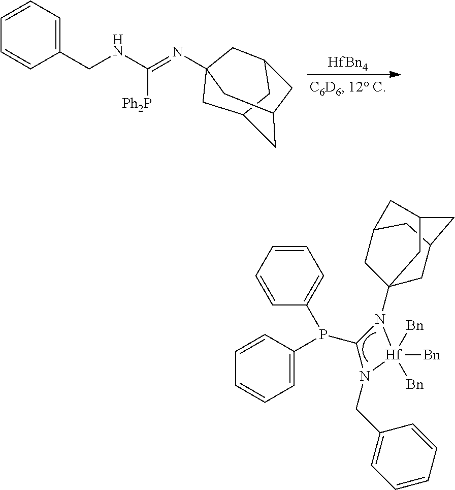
[HfBn4].C1(CNC(=NC23CC4CC(CC(C2)C4)C3)[Ph2P])=CC=CC=C1.C1=C(P(C2N(C34CC5CC(C3)CC(C5)C4)[Hf]([Bn])([Bn])([Bn])N2CC2=CC=CC=C2)C2=CC=CC=C2)C=CC=C1
